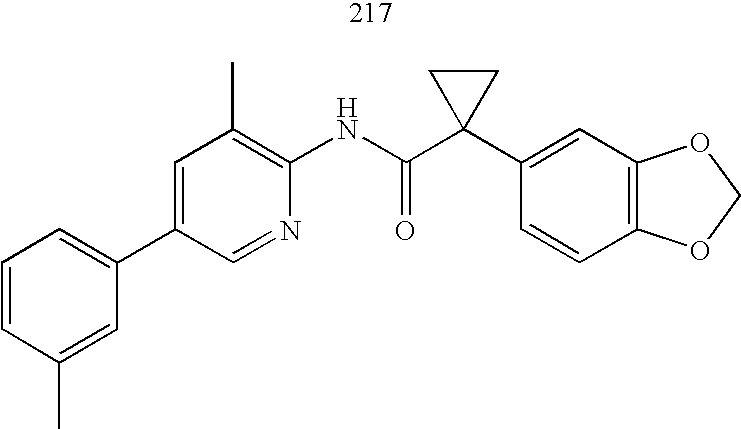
C1(C2=CC=CC(C)=C2)=CC(C)=C(NC(C2(C3=CC4=C(C=C3)OCO4)CC2)=O)N=C1
